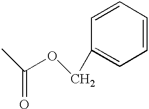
C1=CC=CC(COC(=O)C)=C1
